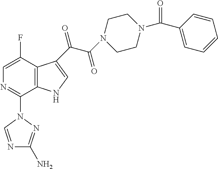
C1=C(F)C2=C(C(N3N=C(N)N=C3)=N1)NC=C2C(C(=O)N1CCN(C(=O)C2=CC=CC=C2)CC1)=O
